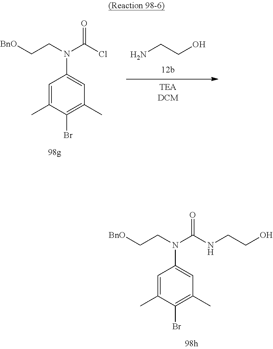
C1=C(C)C(Br)=C(C)C=C1N(CC[BnO])C(Cl)=O.NCCO.C1=C(C)C(Br)=C(C)C=C1N(CC[BnO])C(NCCO)=O
